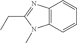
C12=C(N=C(CC)N1C)C=CC=C2
